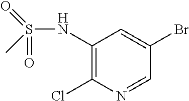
C1(NS(C)(=O)=O)=C(Cl)N=CC(Br)=C1
